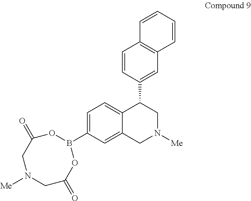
B1(C2=CC=C3C(=C2)CN([Me])CC3C2=CC3=C(C=C2)C=CC=C3)OC(=O)CN([Me])CC(=O)O1
